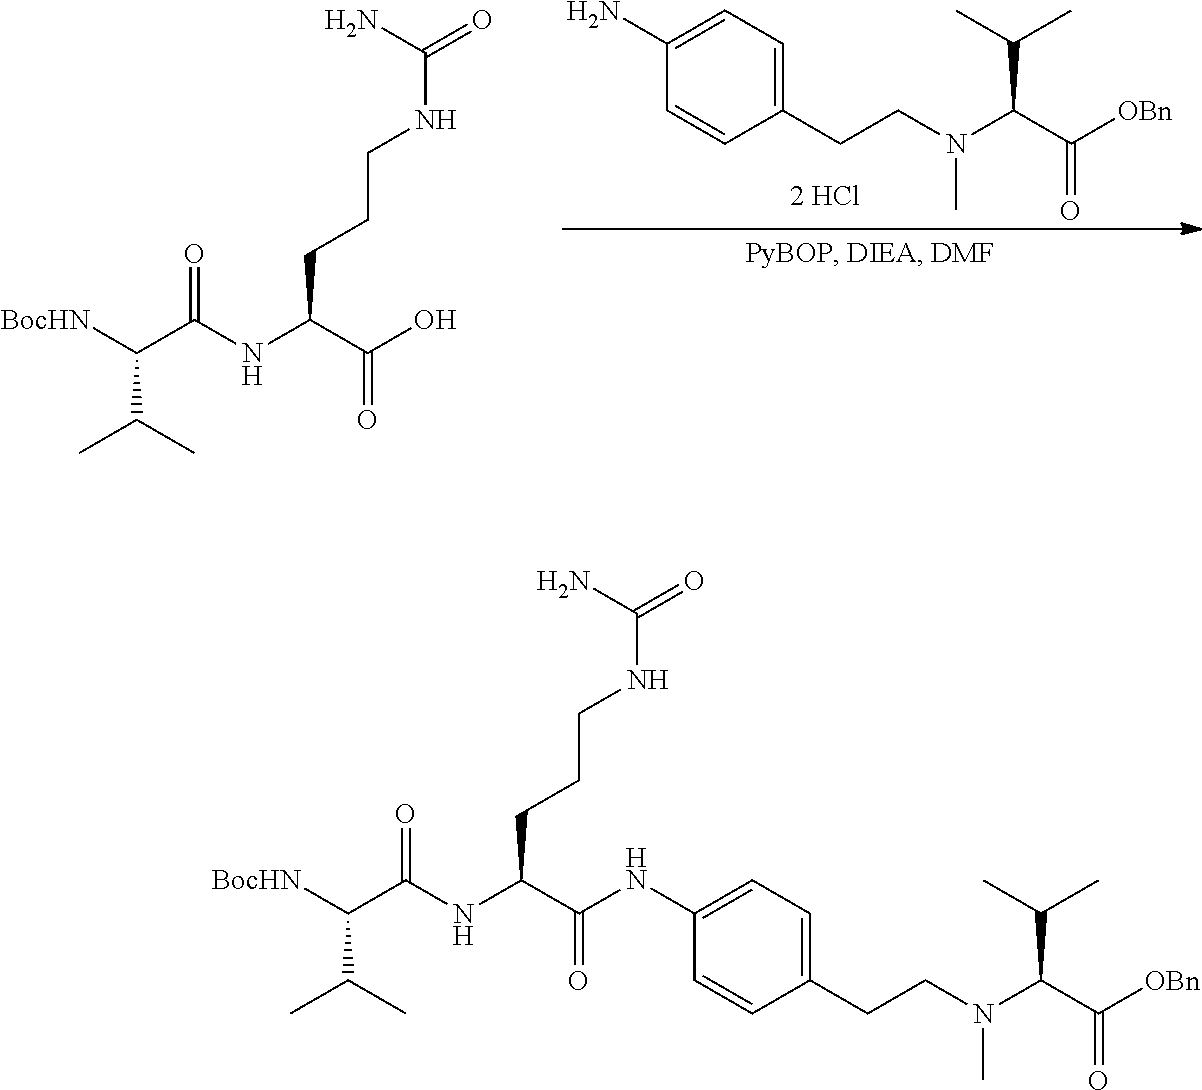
C1(CCN(C(C([OBn])=O)C(C)C)C)=CC=C(N)C=C1.[BocHN]C(C(=O)NC(CCCNC(N)=O)C(O)=O)C(C)C.[BocHN]C(C(=O)NC(CCCNC(N)=O)C(=O)NC1=CC=C(CCN(C(C([OBn])=O)C(C)C)C)C=C1)C(C)C
